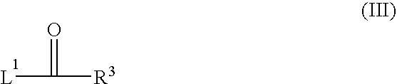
[L]C(=O)[R3]
